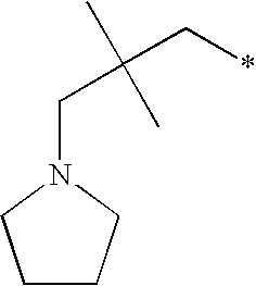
C1CCN(CC(C*)(C)C)C1
